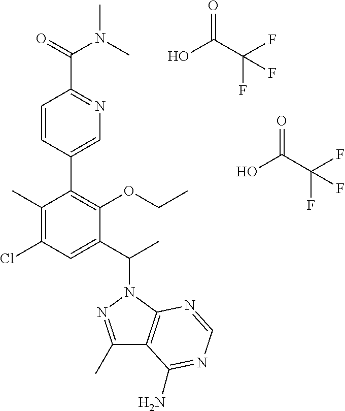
OC(C(F)(F)F)=O.OC(C(F)(F)F)=O.C1(C)=C(Cl)C=C(C(C)N2N=C(C)C3=C2N=CN=C3N)C(OCC)=C1C1=CN=C(C(=O)N(C)C)C=C1
